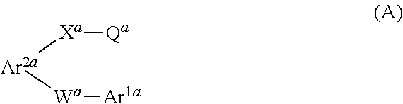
[Xa]([Qa])[Ar2a][Wa][Ar1a]
